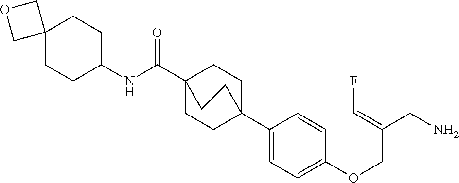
C1(C23CCC(C(NC4CCC5(CC4)COC5)=O)(CC2)CC3)=CC=C(OCC(CN)=CF)C=C1
